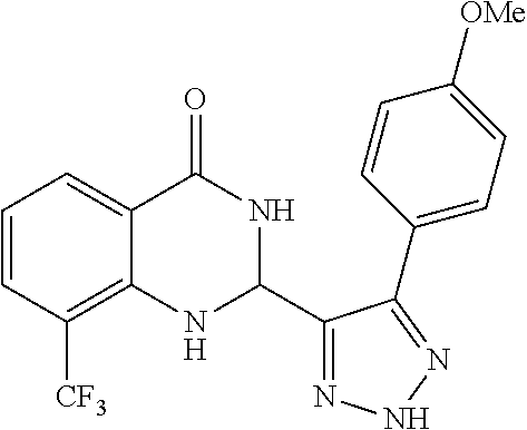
C1=CC([CF3])=C2C(=C1)C(=O)NC(C1=NNN=C1C1=CC=C([OMe])C=C1)N2
